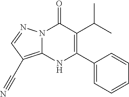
C12=C(C#N)C=NN1C(=O)C(C(C)C)=C(C1=CC=CC=C1)N2
